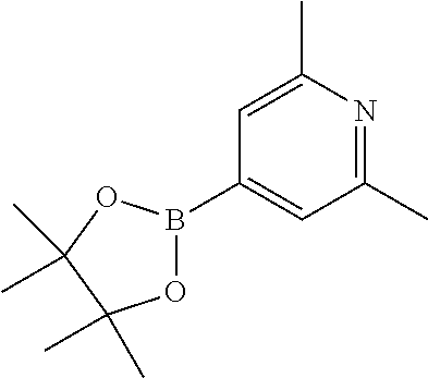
N1=C(C)C=C(B2OC(C)(C)C(C)(C)O2)C=C1C
